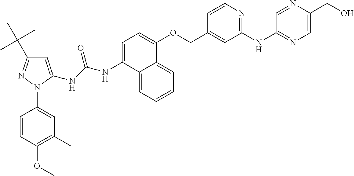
C1=C(NC(NC2=CC=C(OCC3=CC(NC4=NC=C(CO)N=C4)=NC=C3)C3=CC=CC=C23)=O)N(C2=CC(C)=C(OC)C=C2)N=C1C(C)(C)C
